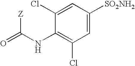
C1(NC(=O)[Z])=C(Cl)C=C([SO2NH2])C=C1Cl
